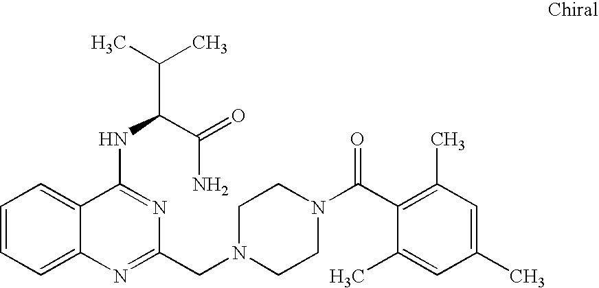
C1=CC=C2C(=C1)C(NC(C(C)C)C(=O)N)=NC(CN1CCN(C(C3=C(C)C=C(C)C=C3C)=O)CC1)=N2
